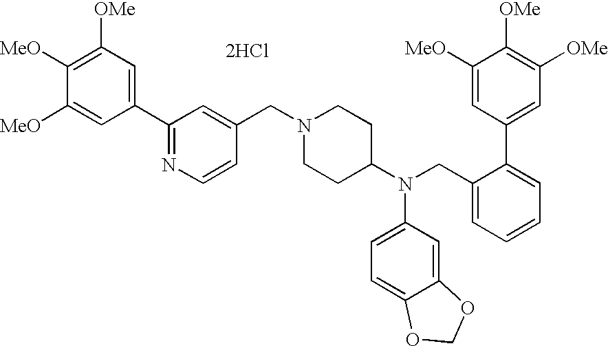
[2HCl].C1(C2=NC=CC(CN3CCC(N(CC4=CC=CC=C4C4=CC([OMe])=C([OMe])C([MeO])=C4)C4=CC=C5C(=C4)OCO5)CC3)=C2)=CC([OMe])=C([MeO])C([MeO])=C1
